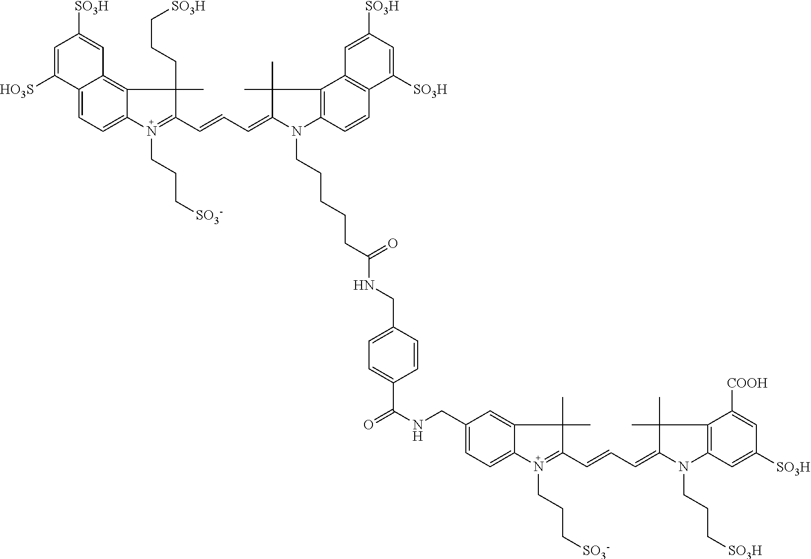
O=C(NCC1=CC=C2C(=C1)C(C)(C)C(C=CC=C1C(C)(C)C3=C(N1CCC[SO3H])C=C([SO3H])C=C3[COOH])=N2CCC[SO3-])C1=CC=C(CNC(CCCCCN2C3=C(C(C)(C)C2=CC=CC2=N(CCC[SO3-])C4=CC=C5C(=C4C2(C)CCC[SO3H])C=C([SO3H])C=C5[HO3S])C2=C(C=C3)C([SO3H])=CC([SO3H])=C2)=O)C=C1
